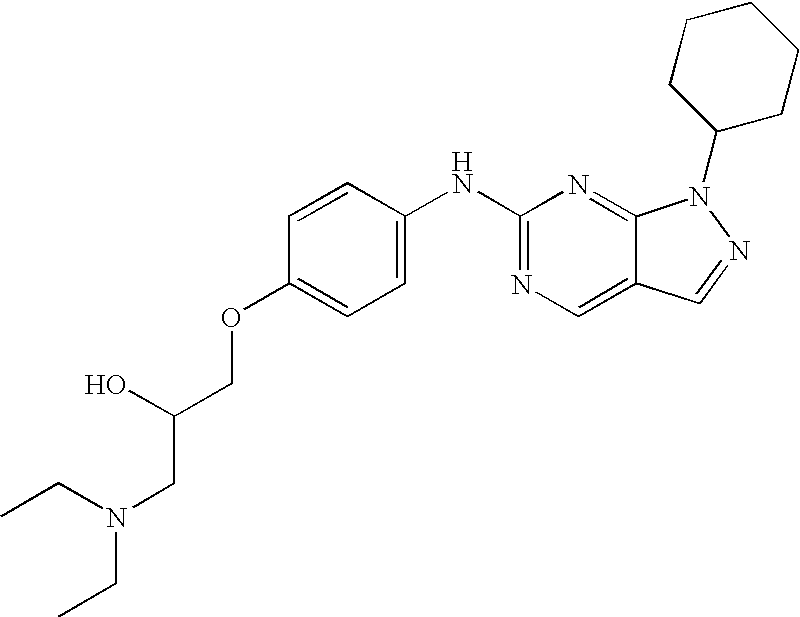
C1=C(NC2=NC=C3C(=N2)N(C2CCCCC2)N=C3)C=CC(OCC(CN(CC)CC)O)=C1
